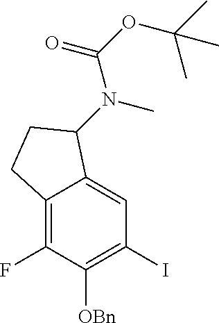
C12=C(F)C([OBn])=C(I)C=C1C(N(C)C(OC(C)(C)C)=O)CC2
